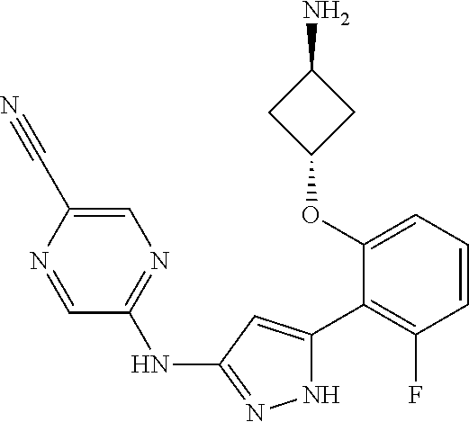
C1(OC2=CC=CC(F)=C2C2=CC(NC3=NC=C(C#N)N=C3)=NN2)CC(N)C1
